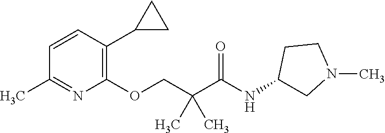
C1=CC(C)=NC(OCC(C(NC2CN(C)CC2)=O)(C)C)=C1C1CC1
